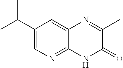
C1(C(C)C)=CN=C2C(=C1)N=C(C)C(=O)N2
